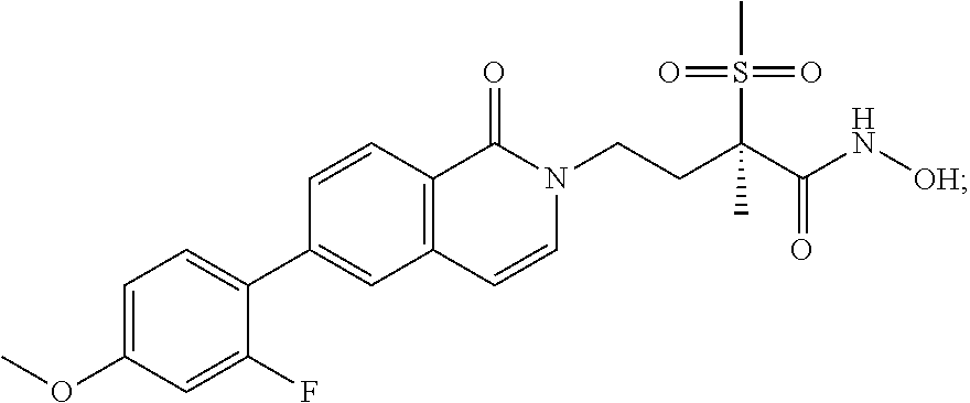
COC1=CC=C(C2=CC3=C(C=C2)C(=O)N(CCC(C(N[OH])=O)(C)S(C)(=O)=O)C=C3)C(F)=C1
